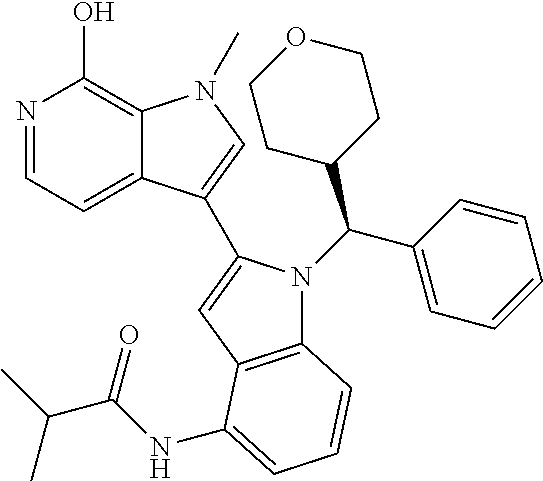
N1=CC=C2C(=C1O)N(C)C=C2C1=CC2=C(N1C(C1=CC=CC=C1)C1CCOCC1)C=CC=C2NC(C(C)C)=O
